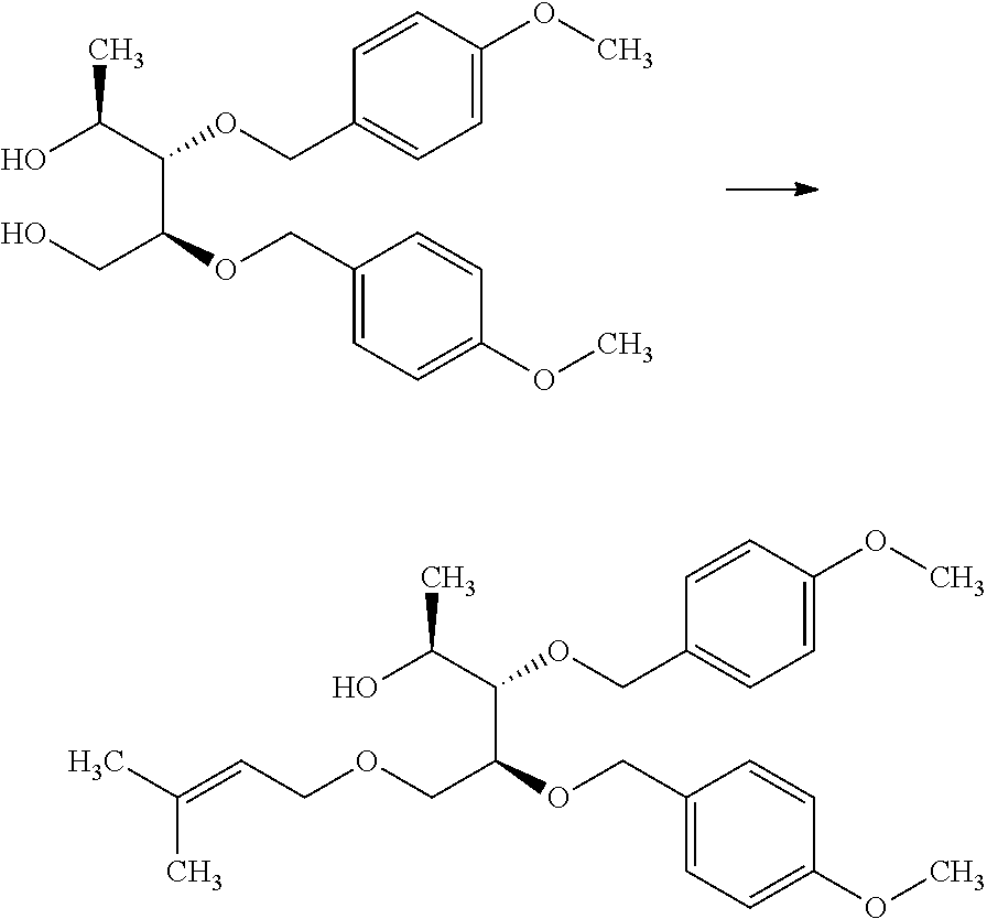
O(CC(C(C(O)C)OCC1=CC=C(OC)C=C1)OCC1=CC=C(OC)C=C1)CC=C(C)C.OCC(C(C(O)C)OCC1=CC=C(OC)C=C1)OCC1=CC=C(OC)C=C1
